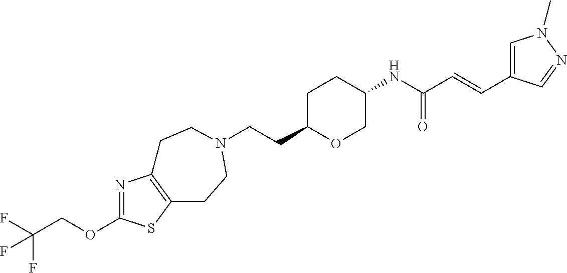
C(CC1OCC(NC(C=CC2=CN(C)N=C2)=O)CC1)N1CCC2=C(N=C(OCC(F)(F)F)S2)CC1
